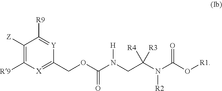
C1([Z])=C([R9])[X]=C(COC(N(CC(N(C(O[R1])=O)[R2])([R4])[R3])[H])=O)[Y]=C1[R9]
